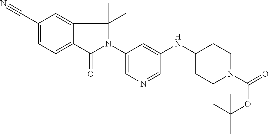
C1(C#N)=CC=C2C(=C1)C(C)(C)N(C1=CN=CC(NC3CCN(C(=O)OC(C)(C)C)CC3)=C1)C2=O
